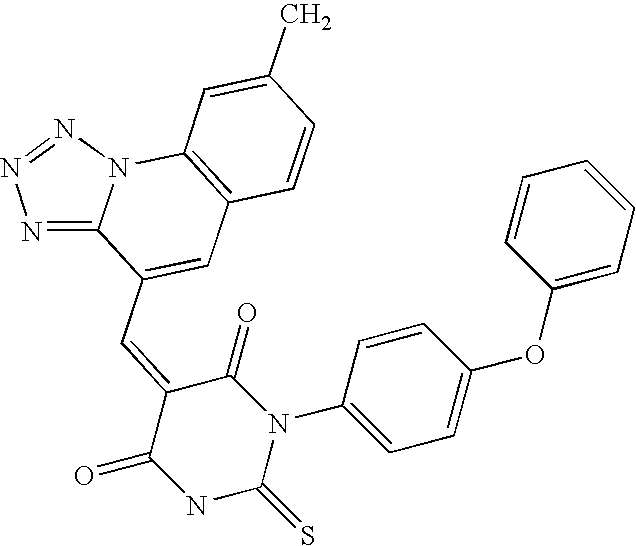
N1=C2N(N=N1)C1=C(C=C2C=C2C(=O)NC(=S)N(C3=CC=C(OC4=CC=CC=C4)C=C3)C2=O)C=CC(C)=C1
